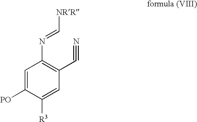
C1=C([PO])C([R3])=CC(C#N)=C1N=C[NRR]
